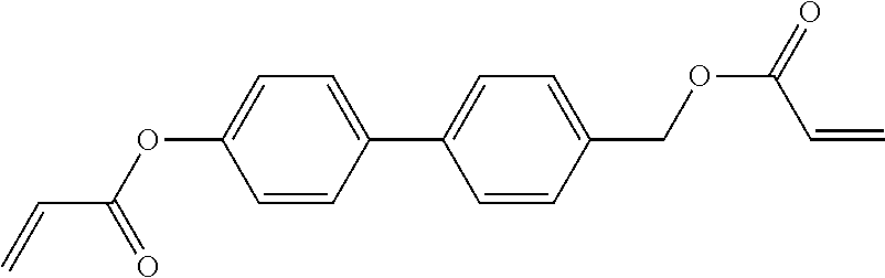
C(C=C)(OC1=CC=C(C2=CC=C(COC(C=C)=O)C=C2)C=C1)=O
